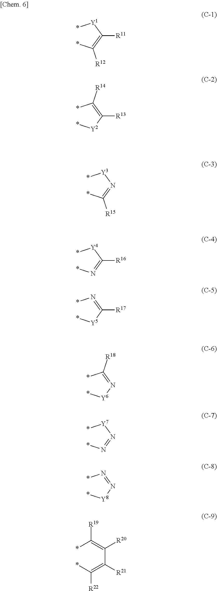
*[Y1]C(=C(*)[R12])[R11].*C(=C([Y2]*)[R13])[R14].*[Y3]N=C(*)[R15].*[Y4]C(=N*)[R16].*N=C([Y5]*)[R17].*C(=N[Y6]*)[R18].*[Y7]N=N*.*N=N[Y8]*.*C(=C(C(=C(*)[R22])[R21])[R20])[R19]
